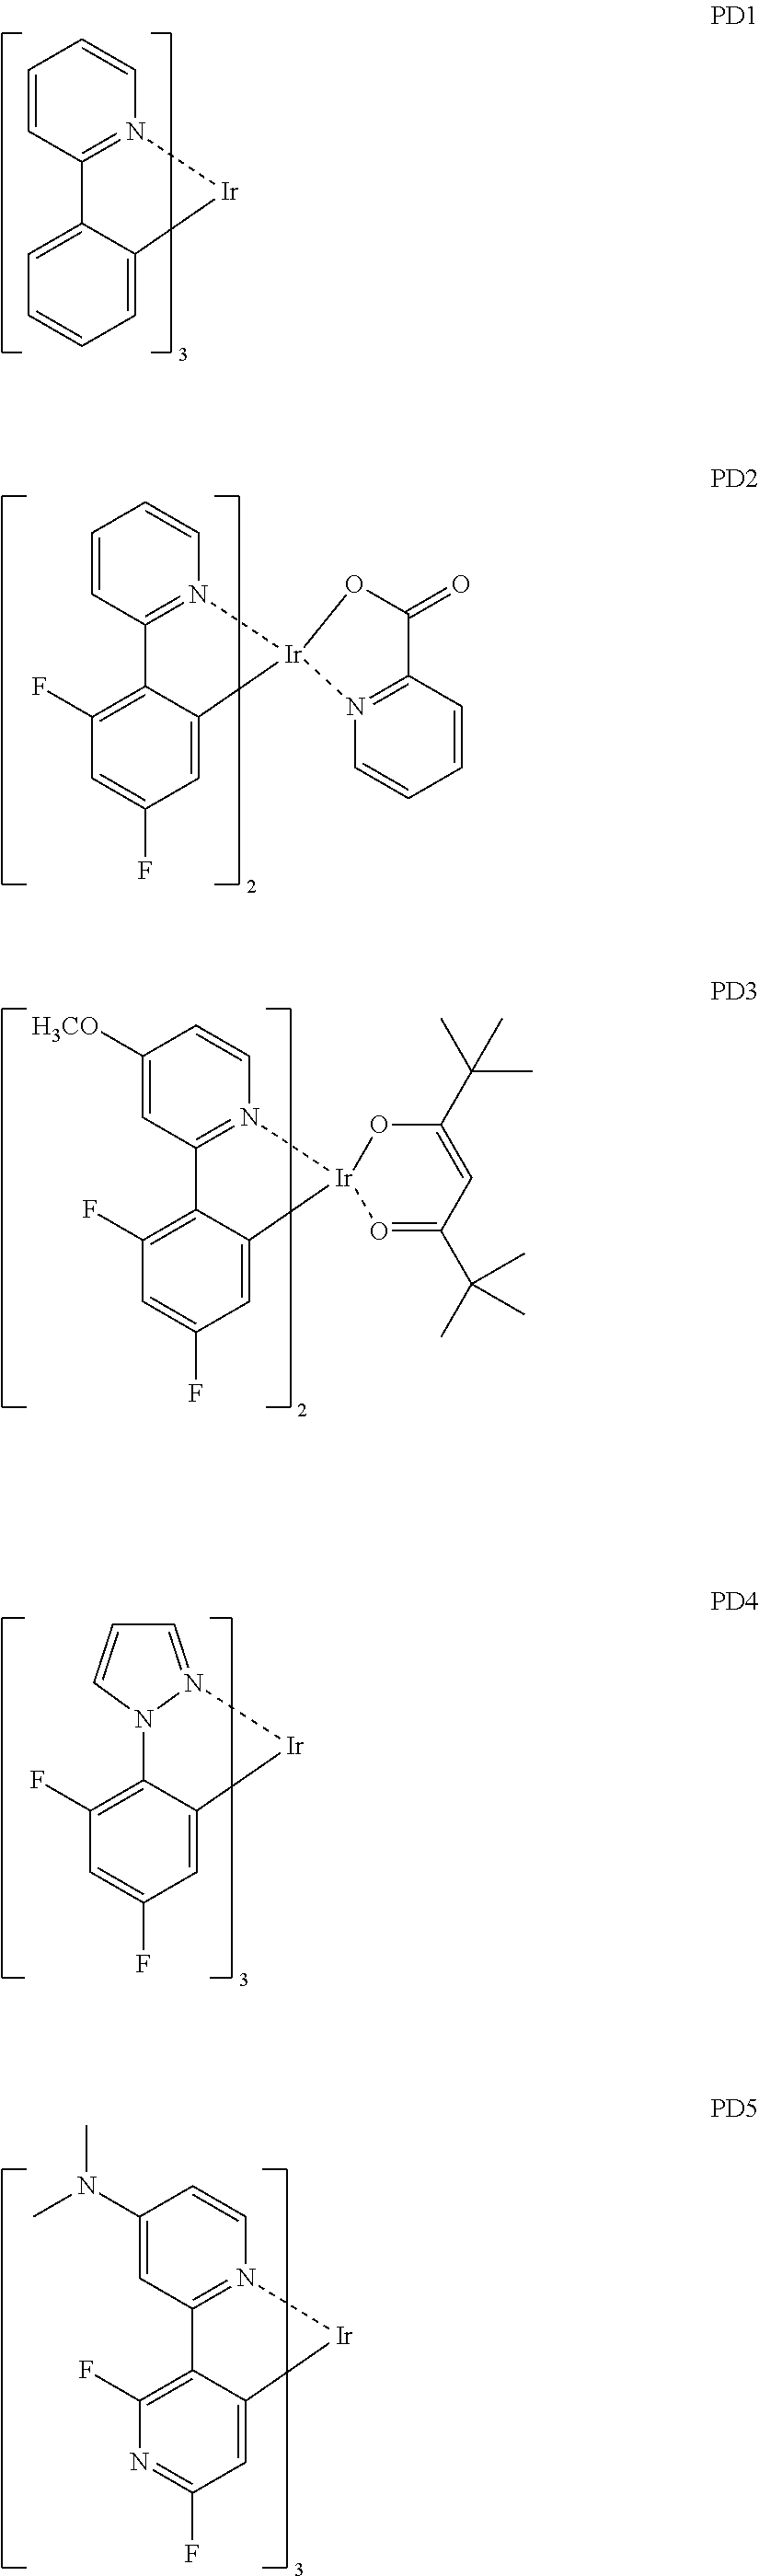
C1=CC2=N(C=C1)[Ir]C1=CC=CC=C12.C1=CC2=N(C=C1)[Ir]1(C3=CC(F)=CC(F)=C32)N2=C(C=CC=C2)C(=O)O1.C1([H3CO])=CC2=N(C=C1)[Ir]1(C3=CC(F)=CC(F)=C32)O=C(C(C)(C)C)C=C(C(C)(C)C)O1.C1=C2C(=C(F)C=C1F)N1N(=CC=C1)[Ir]2.C1=C2C(=C(F)N=C1F)C1=N([Ir]2)C=CC(N(C)C)=C1
